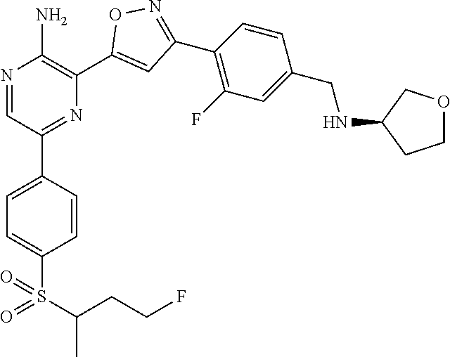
N1=CC(C2=CC=C(S(=O)(C(C)CCF)=O)C=C2)=NC(C2=CC(C3=C(F)C=C(CNC4CCOC4)C=C3)=NO2)=C1N
